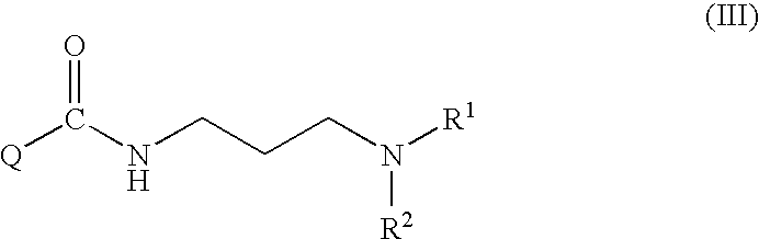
[Q]C(NCCCN([R1])[R2])=O
